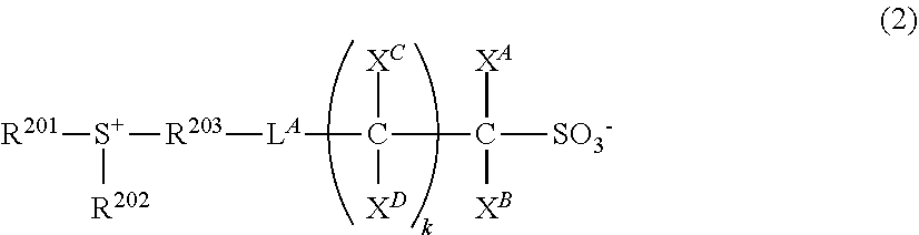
[R201][S+]([R202])[R203][LA]C([XC])(C([XA])([SO3-])[XB])[XD]
